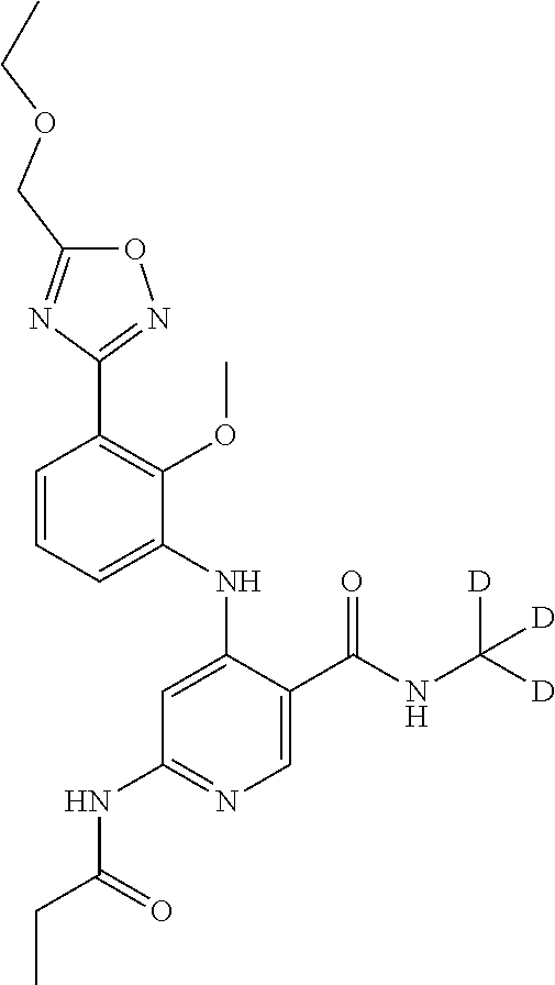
C1=CC=C(NC2=CC(NC(CC)=O)=NC=C2C(NC([D])([D])[D])=O)C(OC)=C1C1=NOC(COCC)=N1
